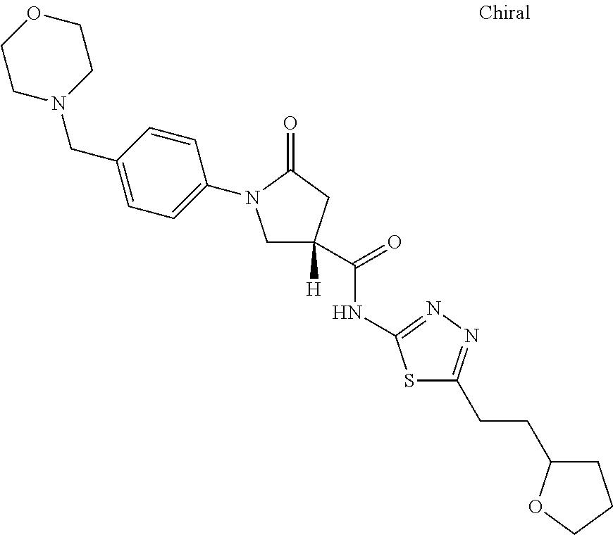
C1N(CC2=CC=C(N3CC([H])(C(NC4=NN=C(CCC5CCCO5)S4)=O)CC3=O)C=C2)CCOC1
